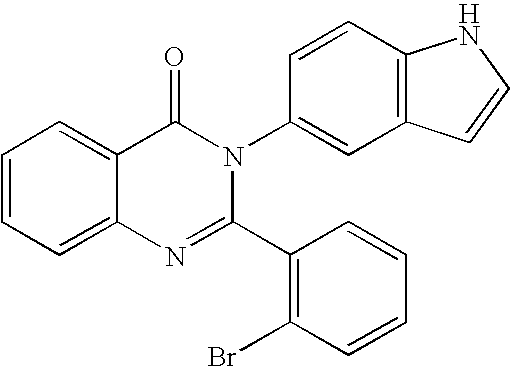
C1=CC=C2C(=C1)C(=O)N(C1=CC3=C(C=C1)NC=C3)C(C1=C(Br)C=CC=C1)=N2
